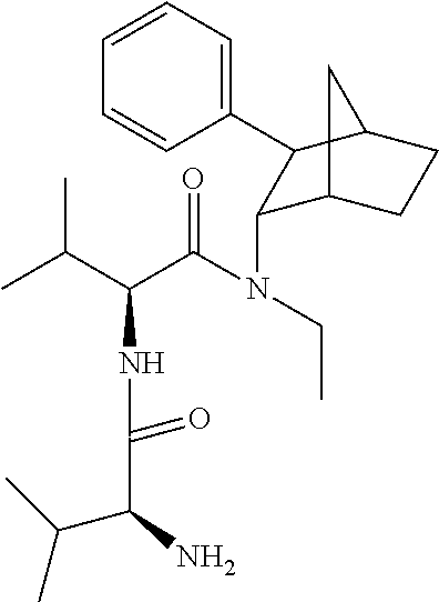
C1(N(CC)C(C(C(C)C)NC(C(C(C)C)N)=O)=O)C2CCC(C1C1=CC=CC=C1)C2
